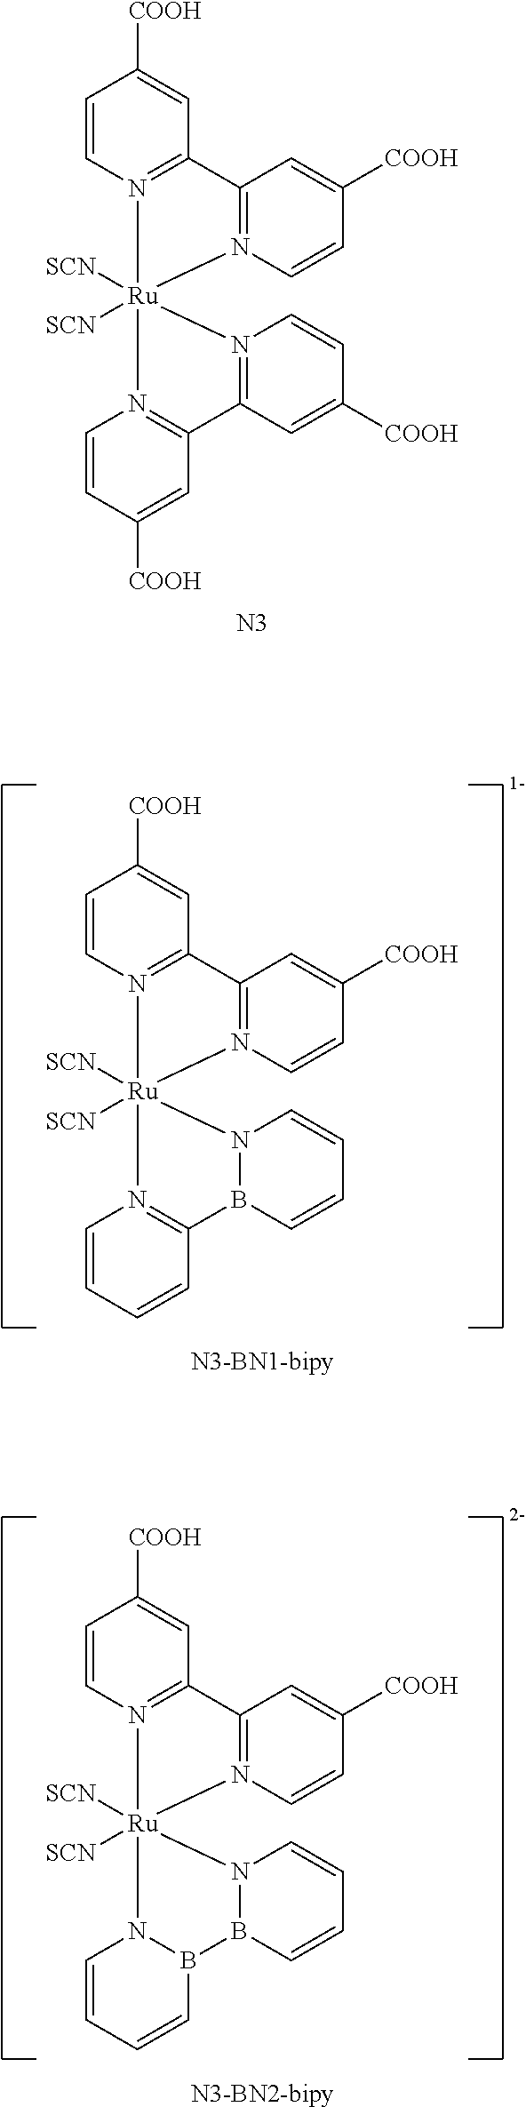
C1=CN2=C(C=C1[COOH])C1=N(C=CC([COOH])=C1)[Ru]21([SCN])([SCN])N2=C(C=C([COOH])C=C2)C2=N1C=CC([COOH])=C2.[N3].C1=CN2=C(C=C1[COOH])C1=N(C=CC([COOH])=C1)[Ru]21([SCN])([SCN])N2=C(C=CC=C2)B2N1C=CC=C2.[N3-BN1-bipy].C1=CN2=C(C=C1[COOH])C1=N(C=CC([COOH])=C1)[Ru]21([SCN])([SCN])N2C=CC=CB2B2N1C=CC=C2.[N3-BN2-bipy]
